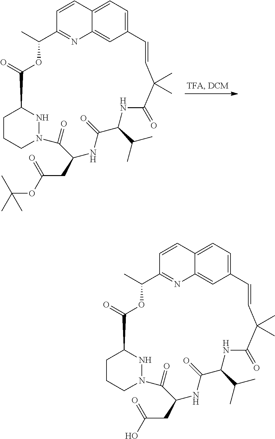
N12C(=O)C(CC(OC(C)(C)C)=O)NC(=O)C(C(C)C)NC(=O)C(C)(C)C=CC3=CC=C4C(=C3)N=C(C(C)OC(=O)C(N1)CCC2)C=C4.N12C(=O)C(CC(O)=O)NC(=O)C(C(C)C)NC(=O)C(C)(C)C=CC3=CC=C4C(=C3)N=C(C(C)OC(=O)C(N1)CCC2)C=C4
